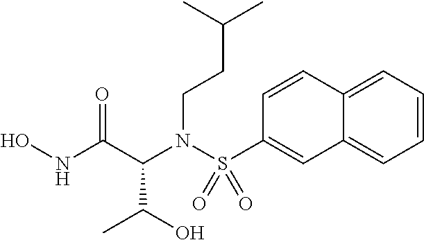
C(N(C(C(O)C)C(NO)=O)S(C1=CC2=CC=CC=C2C=C1)(=O)=O)CC(C)C
